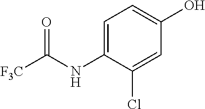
[F3C]C(NC1=CC=C(O)C=C1Cl)=O
